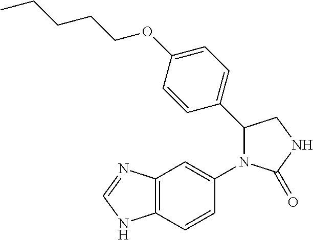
C1(=O)NCC(C2=CC=C(OCCCCC)C=C2)N1C1=CC2=C(NC=N2)C=C1
